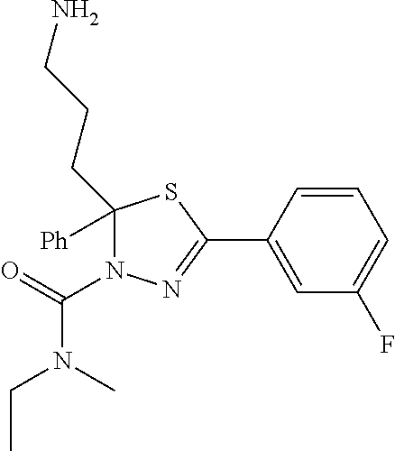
C1=CC(C2=NN(C(=O)N(C)CC)C(CCCN)([Ph])S2)=CC(F)=C1
